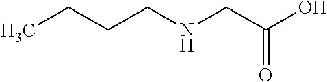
CCCCNCC(O)=O
